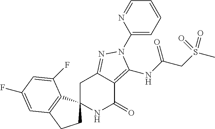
FC1=CC2=C(C3(CC2)NC(=O)C2=C(NC(CS(C)(=O)=O)=O)N(C4=CC=CC=N4)N=C2C3)C(F)=C1
